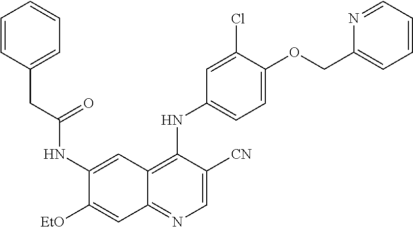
C1(NC(CC2=CC=CC=C2)=O)=CC2=C(NC3=CC=C(OCC4=CC=CC=N4)C(Cl)=C3)C([CN])=CN=C2C=C1[OEt]
